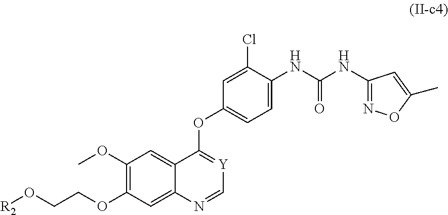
[R2]OCCOC1=C(OC)C=C2C(=C1)N=C[Y]=C2OC1=CC=C(NC(NC2=NOC(C)=C2)=O)C(Cl)=C1
